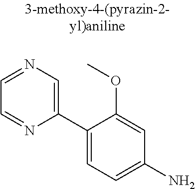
C1=NC=C(C2=CC=C(N)C=C2OC)N=C1
